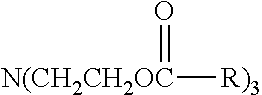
[N(CH2CH2OC]([R)3])=O
